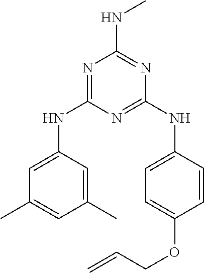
N1=C(NC2=CC(C)=CC(C)=C2)N=C(NC2=CC=C(OCC=C)C=C2)N=C1NC
